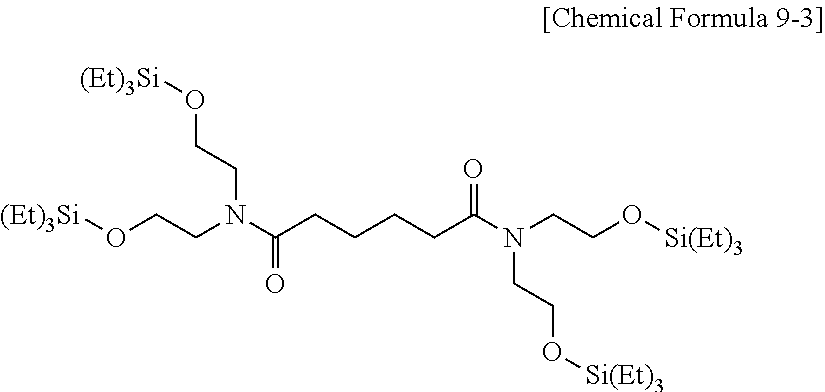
[(Et)3Si]OCCN(C(CCCCC(N(CCO[Si(Et)3])CCO[Si(Et)3])=O)=O)CCO[(Et)3Si]
